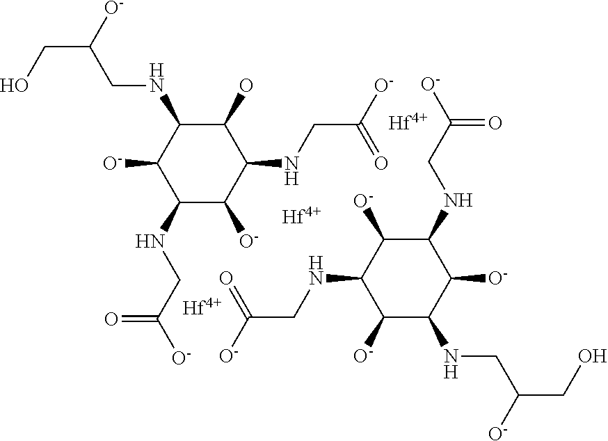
[Hf].[Hf].C1(NCC([O-])=O)C([O-])C(NCC([O-])=O)C(O)C(NCC(CO)[O-])C1[O-].C1([O-])C(NCC(CO)[O-])C([O-])C(NCC([O-])=O)C([O-])C1NCC(=O)[O-].[Hf]
